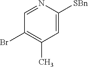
N1=CC(Br)=C(C)C=C1[SBn]
